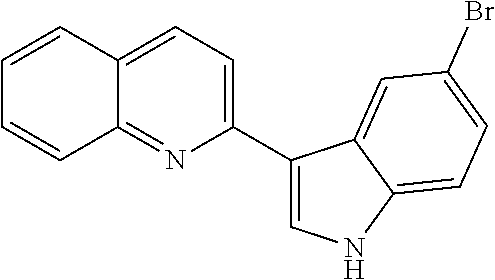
C1(C2=CNC3=CC=C(Br)C=C23)=CC=C2C(=N1)C=CC=C2
